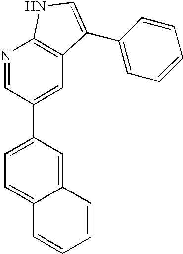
C12=CC(C3=CC4=C(N=C3)NC=C4C3=CC=CC=C3)=CC=C1C=CC=C2
